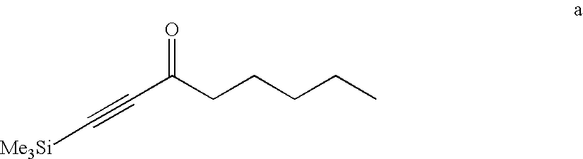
C(C(CCCCC)=O)#C[Me3Si]
